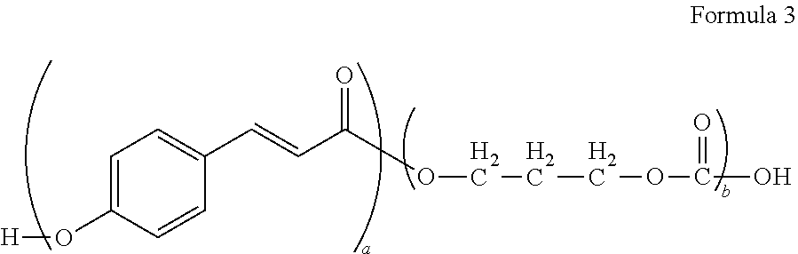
[H]OC1=CC=C(C=CC(OCCCOC(=O)O)=O)C=C1
